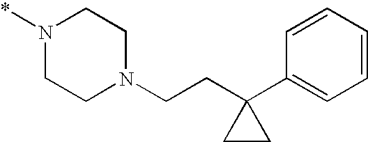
N1(*)CCN(CCC2(C3=CC=CC=C3)CC2)CC1
